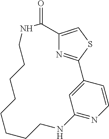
C12=CSC(=N1)C1=CC(=NC=C1)NCCCCCCCCNC2=O
